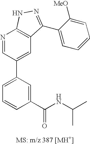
N1=CC(C2=CC=CC(C(NC(C)C)=O)=C2)=CC2=C1NN=C2C1=CC=CC=C1[MeO]
